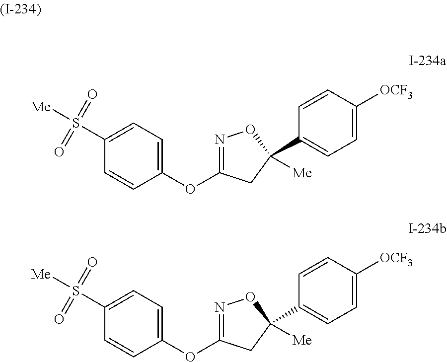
C1(OC2=NOC([Me])(C3=CC=C([OCF3])C=C3)C2)=CC=C(S([Me])(=O)=O)C=C1.C1(OC2=NOC([Me])(C3=CC=C([OCF3])C=C3)C2)=CC=C(S([Me])(=O)=O)C=C1
